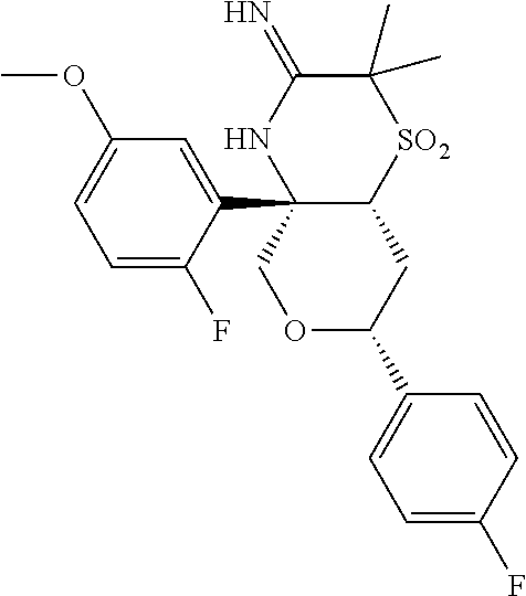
C12(C3=CC(OC)=CC=C3F)C(CC(C3=CC=C(F)C=C3)OC1)[SO2]C(C)(C)C(=N)N2
